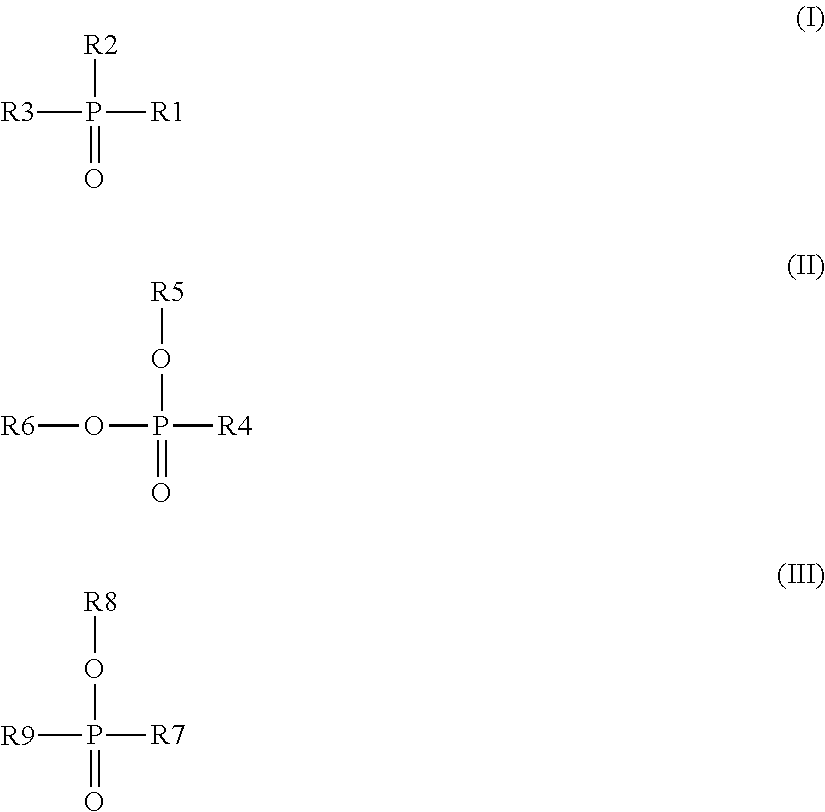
[R3]P([R1])([R2])=O.O(P([R4])(O[R5])=O)[R6].[R9]P([R7])(O[R8])=O
